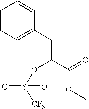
C1=CC=C(CC(C(=O)OC)OS(=O)([CF3])=O)C=C1
